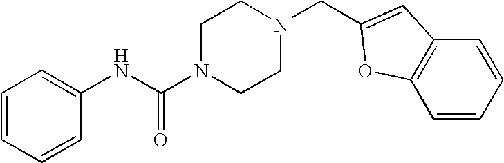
C1=CC=CC(NC(N2CCN(CC3=CC4=C(C=CC=C4)O3)CC2)=O)=C1
